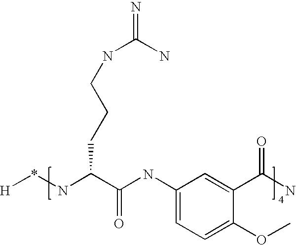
[H]*NC(C(NC1=CC=C(OC)C(C(N)=O)=C1)=O)CCCNC(N)=N
